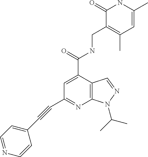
C(C1=NC2=C(C(C(=O)NCC3=C(C)C=C(C)NC3=O)=C1)C=NN2C(C)C)#CC1=CC=NC=C1
